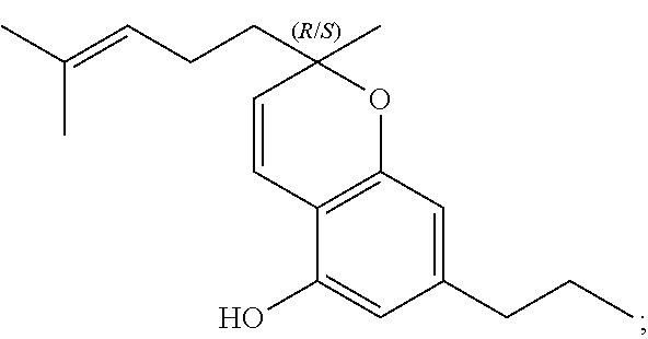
C12=C(C(O)=CC(CCC)=C1)C=CC(CCC=C(C)C)(C)O2
